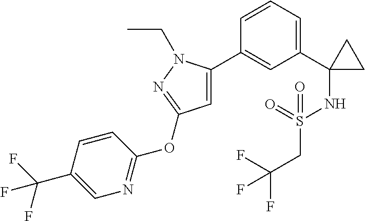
C1(C2(NS(CC(F)(F)F)(=O)=O)CC2)=CC=CC(C2=CC(OC3=NC=C(C(F)(F)F)C=C3)=NN2CC)=C1
